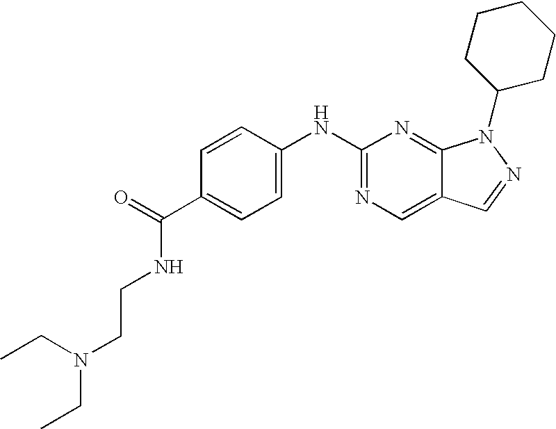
C1(NC2=CC=C(C(NCCN(CC)CC)=O)C=C2)=NC=C2C(=N1)N(C1CCCCC1)N=C2
